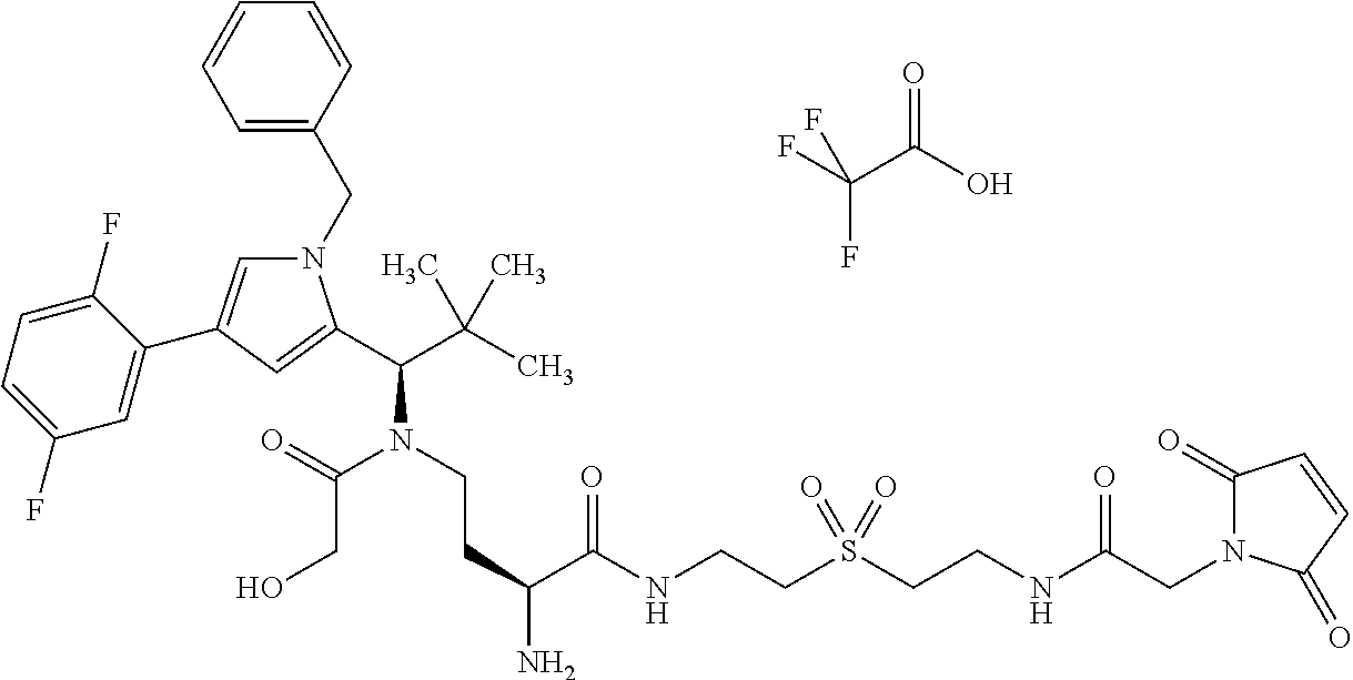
FC(C(O)=O)(F)F.N1(CC2=CC=CC=C2)C=C(C2=CC(F)=CC=C2F)C=C1C(C(C)(C)C)N(CCC(N)C(NCCS(CCNC(CN1C(=O)C=CC1=O)=O)(=O)=O)=O)C(=O)CO
